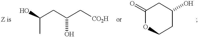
OC(CC(C[CO2H])O)C.C1(=O)OCCC(O)C1
